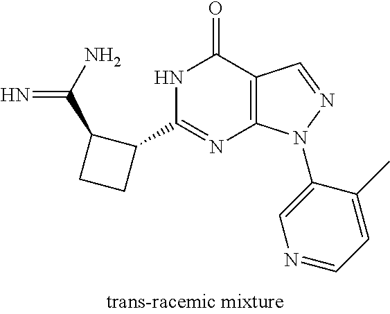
N1C(C2C(C(N)=N)CC2)=NC2=C(C1=O)C=NN2C1=CN=CC=C1C
